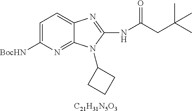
[C21H31N5O3].C1=C([BocHN])N=C2C(=C1)N=C(NC(CC(C)(C)C)=O)N2C1CCC1
